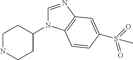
C1NCCC(N2C=NC3=C2C=CC(S(C)(=O)=O)=C3)C1
